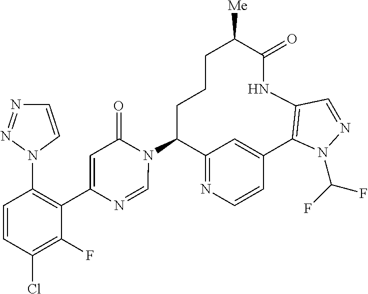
C12=NC=CC(=C1)C1=C(NC(=O)C([Me])CCCC2N2C(=O)C=C(C3=C(N4C=CN=N4)C=CC(Cl)=C3F)N=C2)C=NN1C(F)F
